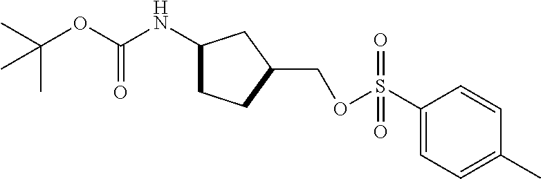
C1(NC(OC(C)(C)C)=O)CCC(COS(C2=CC=C(C)C=C2)(=O)=O)C1
